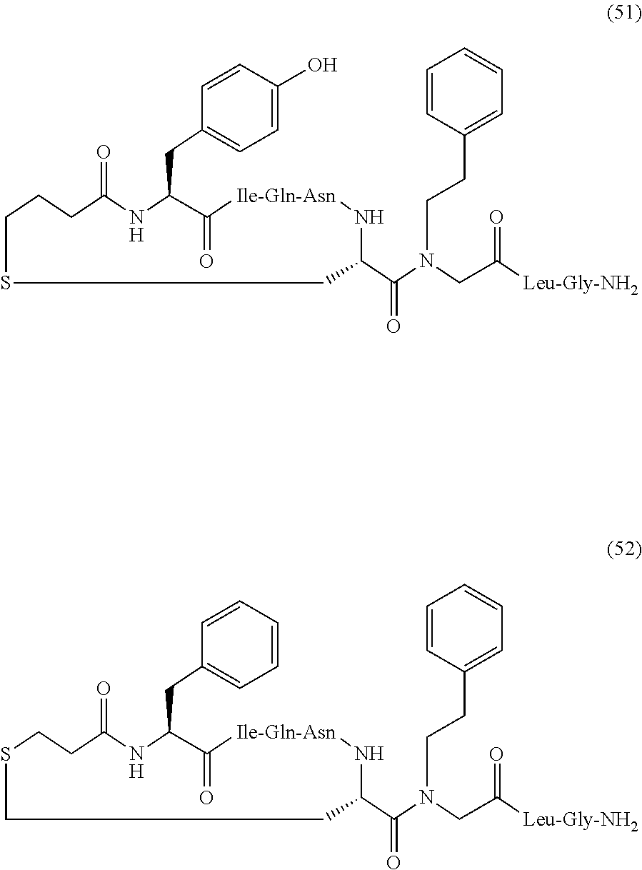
C1CCC(=O)NC(CC2=CC=C(O)C=C2)C(=O)[Ile-Gln-Asn]NC(C(N(CCC2=CC=CC=C2)CC([Leu-Gly-NH2])=O)=O)CS1.S1CCC(=O)NC(CC2=CC=CC=C2)C(=O)[Ile-Gln-Asn]NC(C(N(CCC2=CC=CC=C2)CC([Leu-Gly-NH2])=O)=O)CC1
